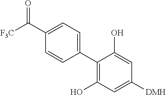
C1(C2=C(O)C=C([DMH])C=C2O)=CC=C(C([F3C])=O)C=C1
